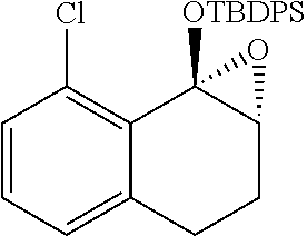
C1=CC=C2C(=C1Cl)C1([OTBDPS])C(CC2)O1
